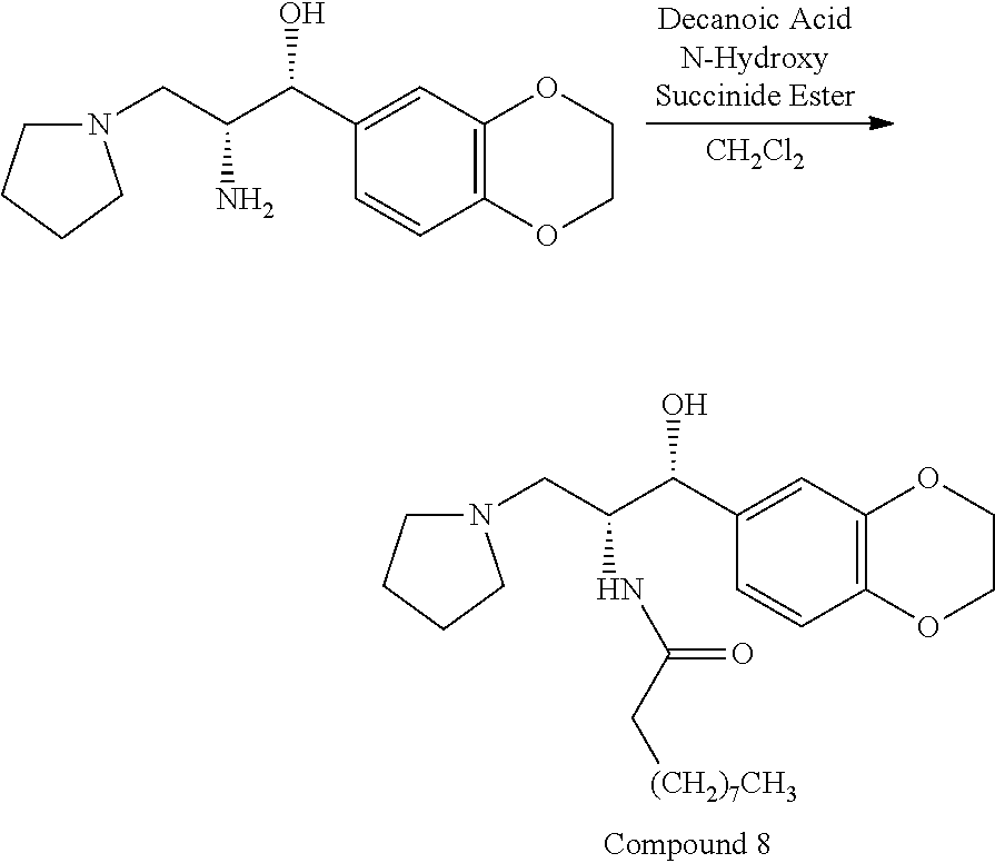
N1(CC(C(C2=CC3=C(C=C2)OCCO3)O)N)CCCC1.[CH2Cl2].N1(CC(C(C2=CC3=C(C=C2)OCCO3)O)NC(C[(CH2)7CH3])=O)CCCC1
